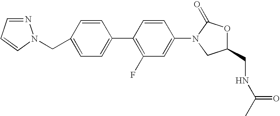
C(C1=CC=C(C2=C(F)C=C(N3CC(CNC(C)=O)OC3=O)C=C2)C=C1)N1C=CC=N1
